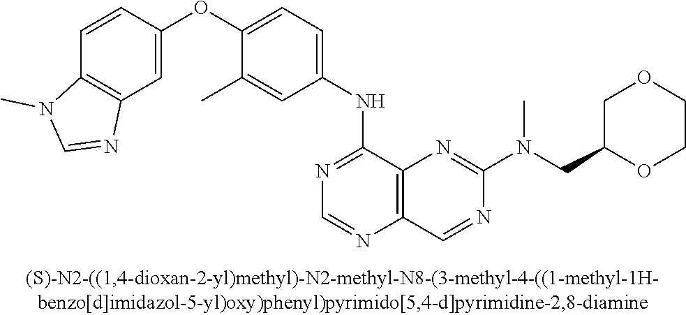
C1=CC(OC2=CC=C(NC3=NC=NC4=C3N=C(N(CC3OCCOC3)C)N=C4)C=C2C)=CC2=C1N(C)C=N2
